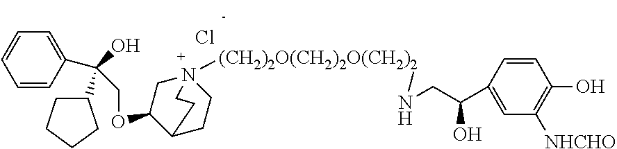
Cl.C1=CC(C(O)(C2CCCC2)COC2C3CCN([(CH2)2O(CH2)2O(CH2)2])(C2)CC3)=CC=C1.C1=C(C(O)CNC)C=CC(O)=C1[NHCHO]
